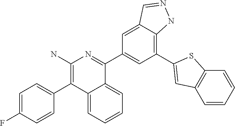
C1(C2=CC=C(F)C=C2)=C(N)N=C(C2=CC(C3=CC4=C(C=CC=C4)S3)=C3C(=C2)C=NN3)C2=CC=CC=C12
